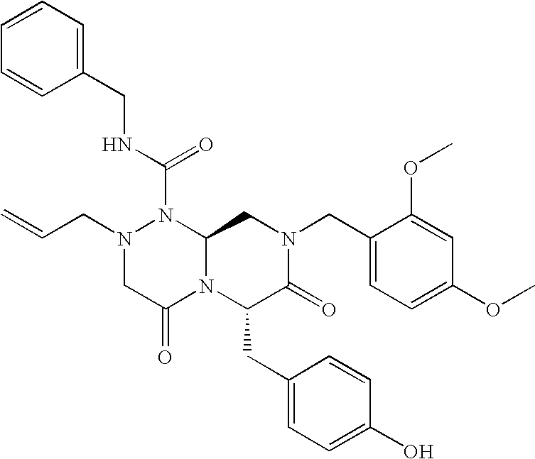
N(C(N1N(CC=C)CC(=O)N2C1CN(CC1=CC=C(OC)C=C1OC)C(=O)C2CC1=CC=C(O)C=C1)=O)CC1=CC=CC=C1
